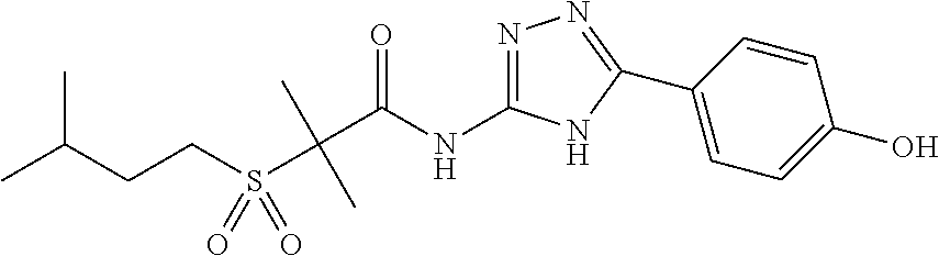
C1(NC(C(S(CCC(C)C)(=O)=O)(C)C)=O)=NN=C(C2=CC=C(O)C=C2)N1
